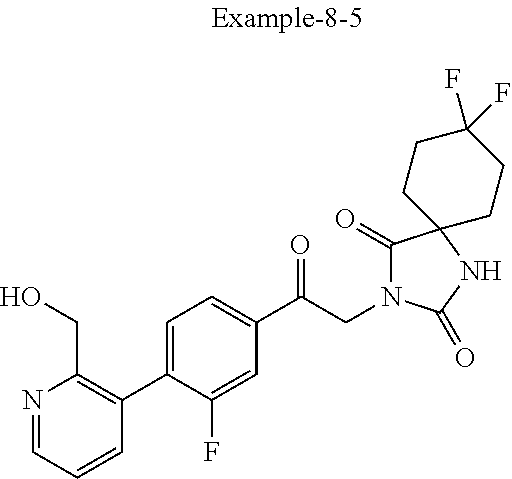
N1=CC=CC(C2=CC=C(C(CN3C(=O)C4(NC3=O)CCC(F)(F)CC4)=O)C=C2F)=C1CO
